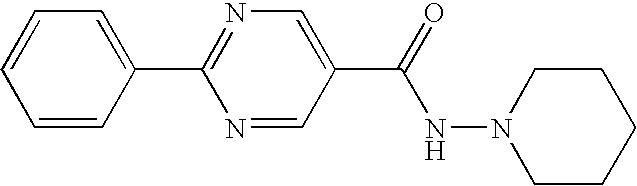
N1=CC(C(=O)NN2CCCCC2)=CN=C1C1=CC=CC=C1
